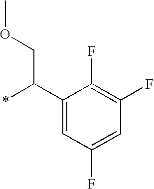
C1(C(*)COC)=CC(F)=CC(F)=C1F
